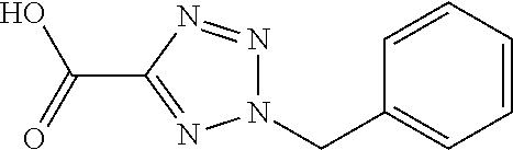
C1(C(=O)O)=NN(CC2=CC=CC=C2)N=N1
